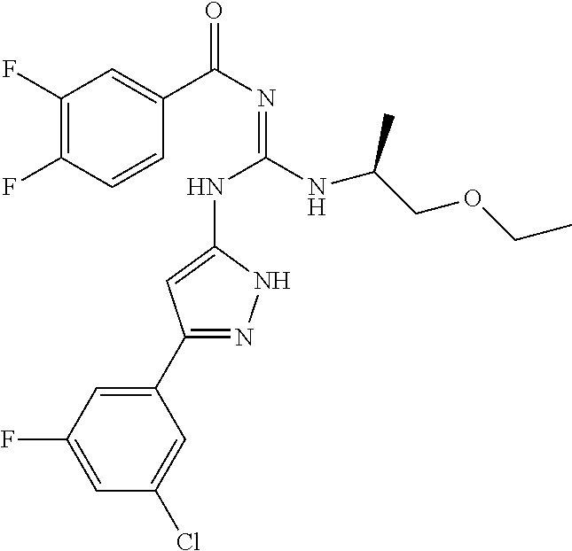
C1(F)=C(F)C=CC(C(N=C(NC2=CC(C3=CC(F)=CC(Cl)=C3)=NN2)NC(COCC)C)=O)=C1
